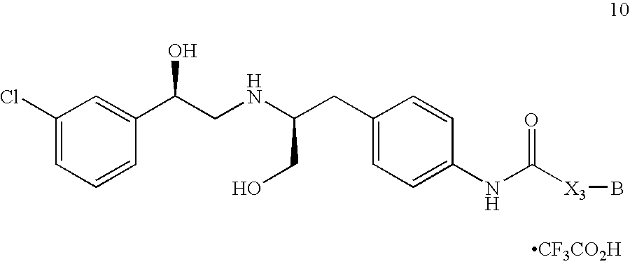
C1(Cl)=CC=CC(C(CNC(CC2=CC=C(NC([X3]B)=O)C=C2)CO)O)=C1.[CF3CO2H]
